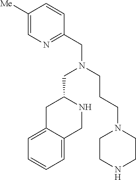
C1([Me])=CN=C(CN(CCCN2CCNCC2)CC2CC3=CC=CC=C3CN2)C=C1
